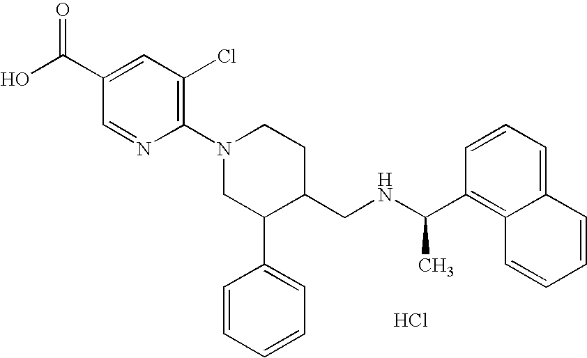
Cl.C1(N2CC(C3=CC=CC=C3)C(CNC(C3=C4C(=CC=C3)C=CC=C4)C)CC2)=C(Cl)C=C(C(O)=O)C=N1
